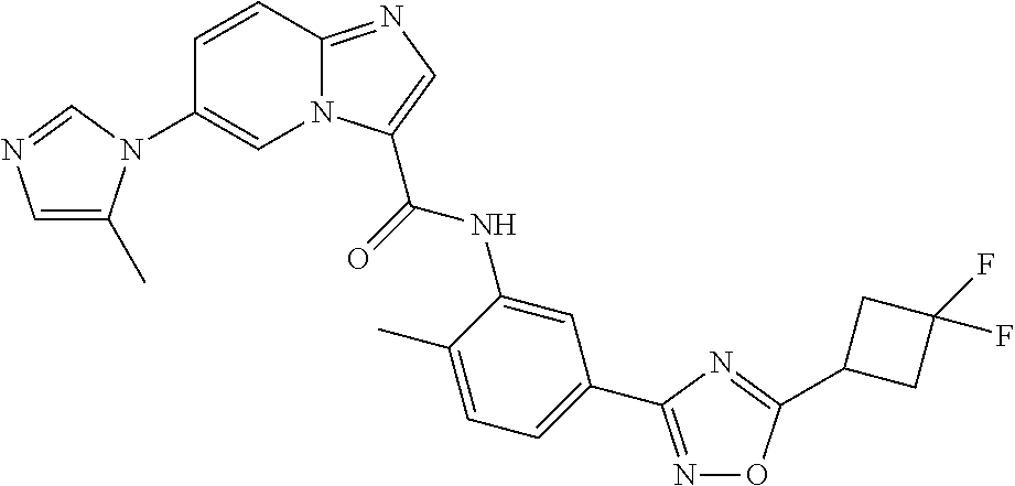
C1=C(C)C(NC(=O)C2=CN=C3N2C=C(N2C(C)=CN=C2)C=C3)=CC(C2=NOC(C3CC(F)(F)C3)=N2)=C1
